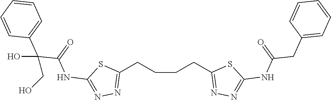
C1(CCCCC2=NN=C(NC(CC3=CC=CC=C3)=O)S2)=NN=C(NC(C(O)(C2=CC=CC=C2)CO)=O)S1
